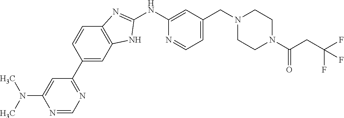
N1=CN=C(C2=CC3=C(C=C2)N=C(NC2=CC(CN4CCN(C(CC(F)(F)F)=O)CC4)=CC=N2)N3)C=C1N(C)C
